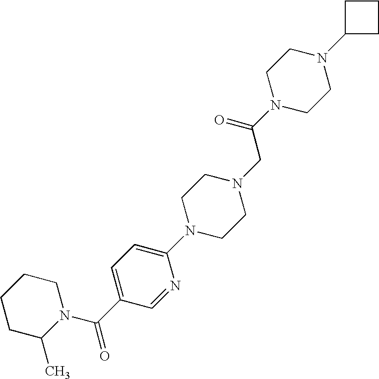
N1=CC(C(=O)N2CCCCC2C)=CC=C1N1CCN(CC(N2CCN(C3CCC3)CC2)=O)CC1
